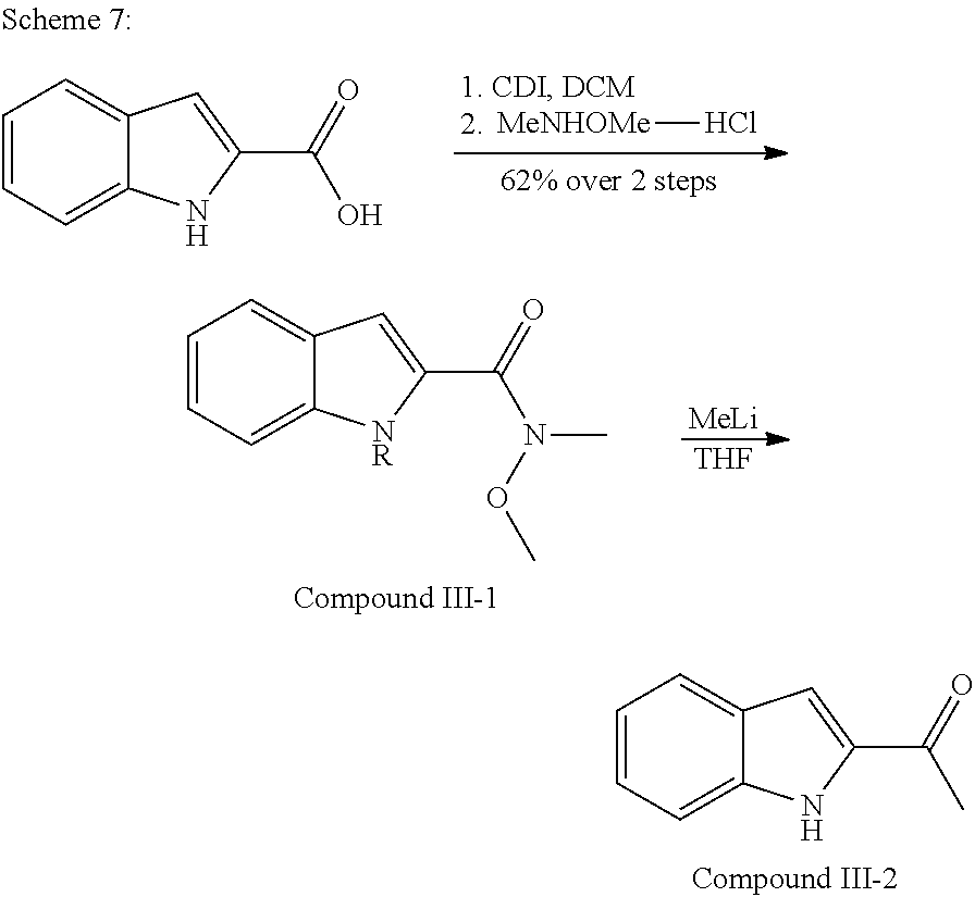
C1=CC=C2C(=C1)C=C(C(=O)C)N2.[MeLi].[THF].C1=CC=C2C(=C1)C=C(C(=O)N(OC)C)[NR]2.C1=CC=C2C(=C1)C=C(C(=O)O)N2.[MeNHOMe]Cl
